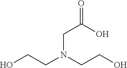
OCCN(CCO)CC(=O)O
